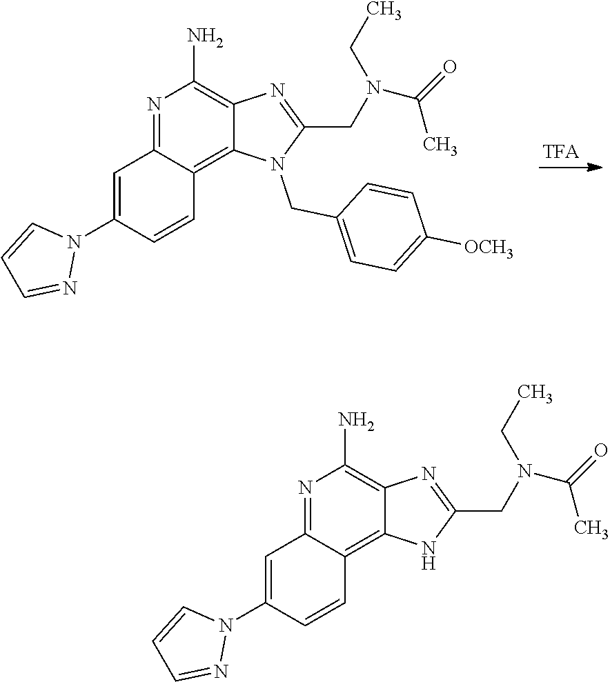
N1=C2C(=C3C(=C1N)N=C(CN(CC)C(C)=O)N3CC1=CC=C([OCH3])C=C1)C=CC(N1C=CC=N1)=C2.N1=C2C(=C3C(=C1N)N=C(CN(CC)C(C)=O)N3)C=CC(N1C=CC=N1)=C2
